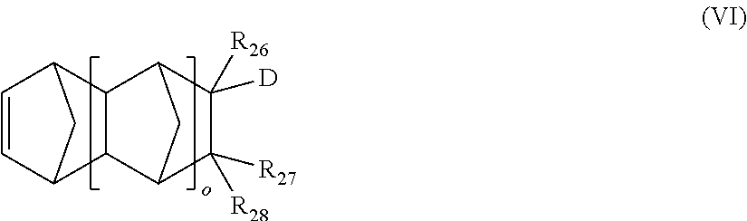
C1=CC2CC1C1C2C2C([R27])([R28])C([D])([R26])C1C2
